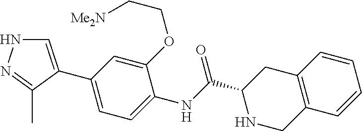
C1=C(C2=CC=C(NC(C3NCC4=C(C3)C=CC=C4)=O)C(OCC[Me2N])=C2)C(C)=NN1
